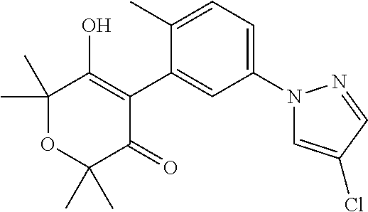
N1(C2=CC=C(C)C(C3=C(O)C(C)(C)OC(C)(C)C3=O)=C2)C=C(Cl)C=N1
